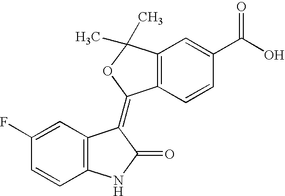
C12=C(C=CC(C(O)=O)=C1)C(=C1C3=C(C=CC(F)=C3)NC1=O)OC2(C)C
